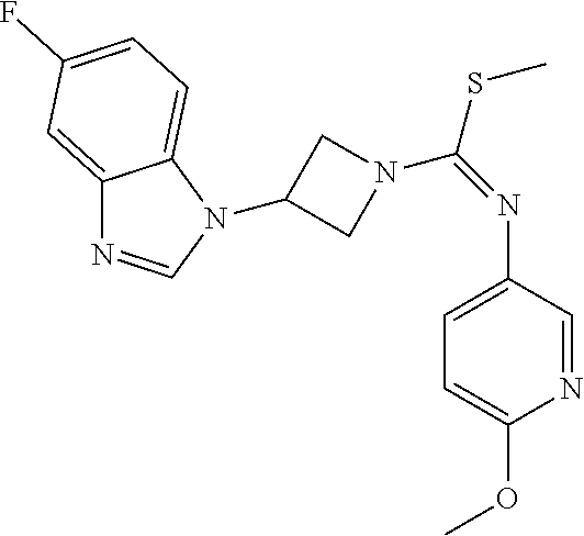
C1(N2C=NC3=CC(F)=CC=C32)CN(C(=NC2=CC=C(OC)N=C2)SC)C1
